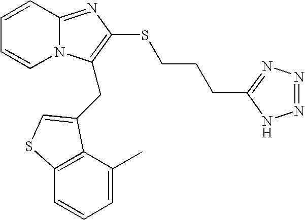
C1=CC2=NC(SCCCC3=NN=NN3)=C(CC3=CSC4=C3C(C)=CC=C4)N2C=C1
